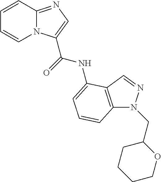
C1=CC2=NC=C(C(NC3=CC=CC4=C3C=NN4CC3CCCCO3)=O)N2C=C1
